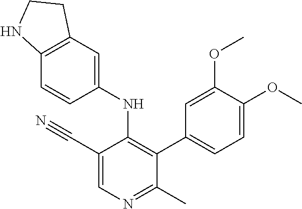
C1(NC2=C(C3=CC=C(OC)C(OC)=C3)C(C)=NC=C2C#N)=CC2=C(C=C1)NCC2
